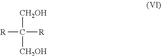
[R]C([R])([CH2OH])[CH2OH]
